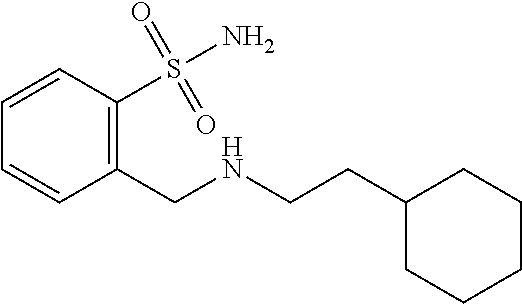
C1(CCNCC2=C(S(N)(=O)=O)C=CC=C2)CCCCC1
